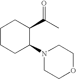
C1CCCC(C(C)=O)C1N1CCOCC1
